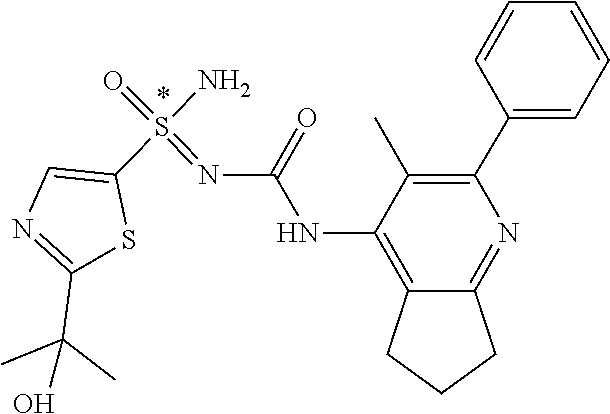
C12=C(NC(=O)N=S(N)(=O)C3=CN=C(C(C)(C)O)S3)C(C)=C(C3=CC=CC=C3)N=C1CCC2
